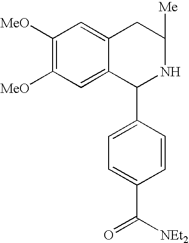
C1([MeO])=C([MeO])C=C2C(=C1)CC([Me])NC2C1=CC=C(C([NEt2])=O)C=C1
